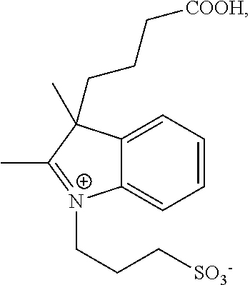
C1=CC=C2C(=C1)[N+](CCC[SO3-])=C(C)C2(C)CCC[COOH]
